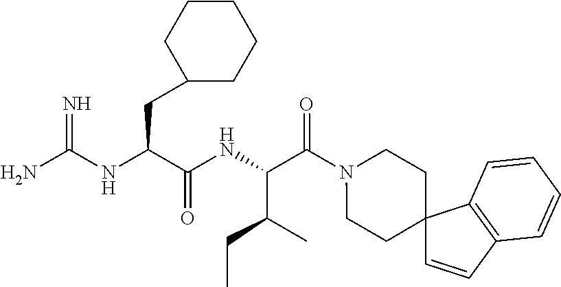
N(C(C(NC(C(N1CCC2(CC1)C=CC1=C2C=CC=C1)=O)C(C)CC)=O)CC1CCCCC1)C(=N)N
